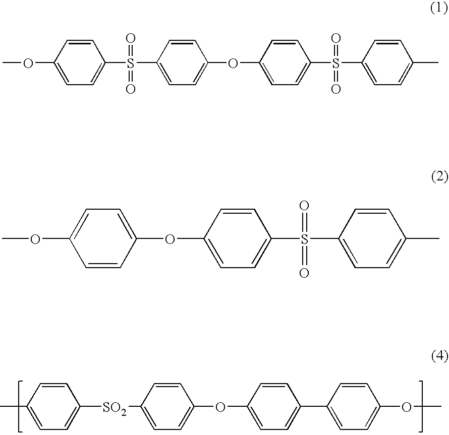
C1=CC(C)=CC=C1[SO2]C1=CC=C(OC2=CC=C(C3=CC=C(OC)C=C3)C=C2)C=C1.COC1=CC=C(OC2=CC=C(S(C3=CC=C(C)C=C3)(=O)=O)C=C2)C=C1.COC1=CC=C(S(C2=CC=C(OC3=CC=C(S(C4=CC=C(C)C=C4)(=O)=O)C=C3)C=C2)(=O)=O)C=C1
